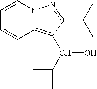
C1=CN2C(=C(C(C(C)C)O)C(C(C)C)=N2)C=C1
